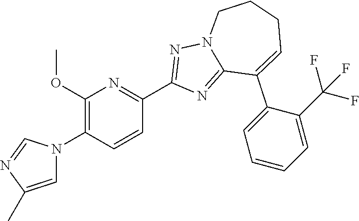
C1=C(C)N=CN1C1=C(OC)N=C(C2=NN3C(=N2)C(C2=CC=CC=C2C(F)(F)F)=CCCC3)C=C1
